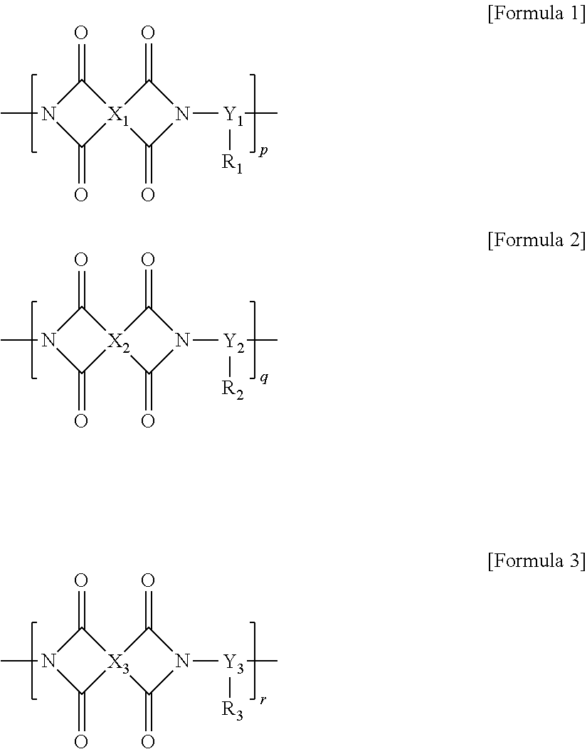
N1(C)C(=O)[X1]2(C1=O)C(=O)N([Y1](C)[R1])C2=O.N1(C)C(=O)[X2]2(C1=O)C(=O)N([Y2](C)[R2])C2=O.N1(C)C(=O)[X3]2(C1=O)C(=O)N([Y3](C)[R3])C2=O
